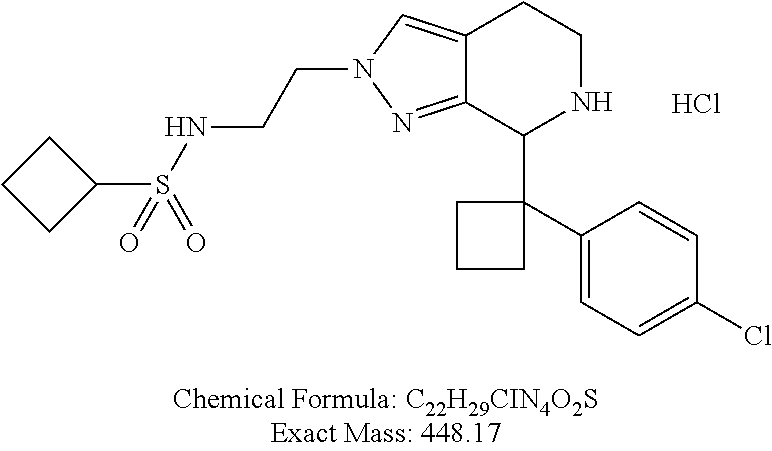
Cl.C12=NN(CCNS(C3CCC3)(=O)=O)C=C1CCNC2C1(C2=CC=C(Cl)C=C2)CCC1
